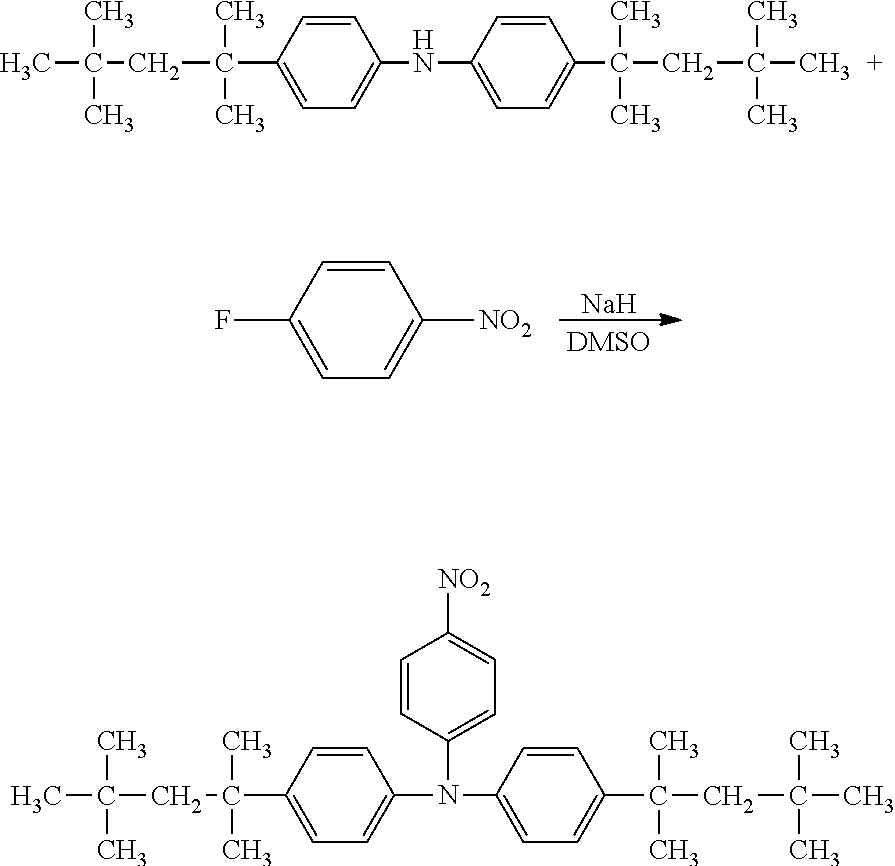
[Na].C1=CC(F)=CC=C1[NO2].C1=CC(C(C)(C)CC(C)(C)C)=CC=C1NC1=CC=C(C(C)(C)CC(C)(C)C)C=C1.CC(C)(CC(C)(C)C1=CC=C(N(C2=CC=C([NO2])C=C2)C2=CC=C(C(C)(C)CC(C)(C)C)C=C2)C=C1)C
